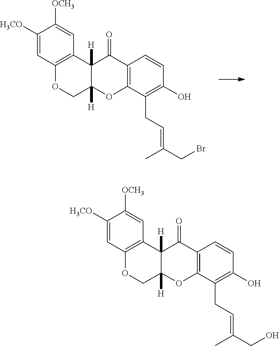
C1([H3CO])=CC2=C(C=C1[OCH3])C1([H])C([H])(CO2)OC2=C(C1=O)C=CC(O)=C2CC=C(C)CBr.C1([H3CO])=CC2=C(C=C1[OCH3])C1([H])C([H])(CO2)OC2=C(C1=O)C=CC(O)=C2CC=C(C)CO
